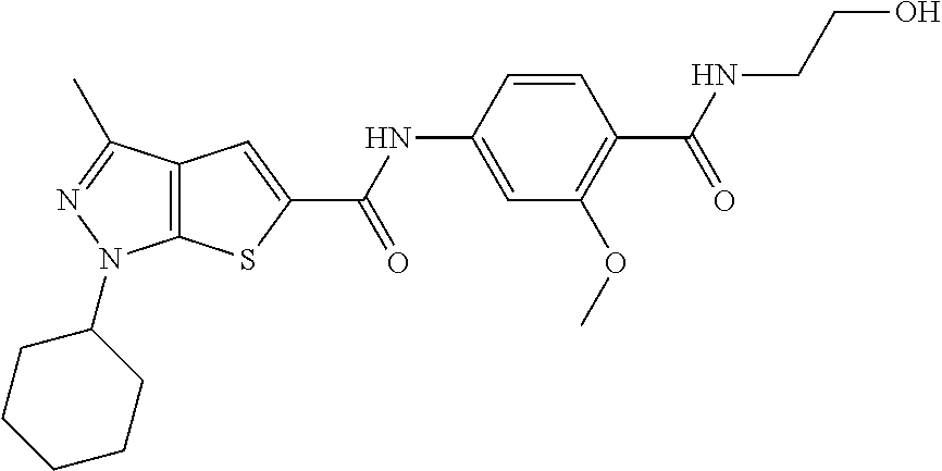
C1=C(NC(C2=CC3=C(S2)N(C2CCCCC2)N=C3C)=O)C=CC(C(=O)NCCO)=C1OC
